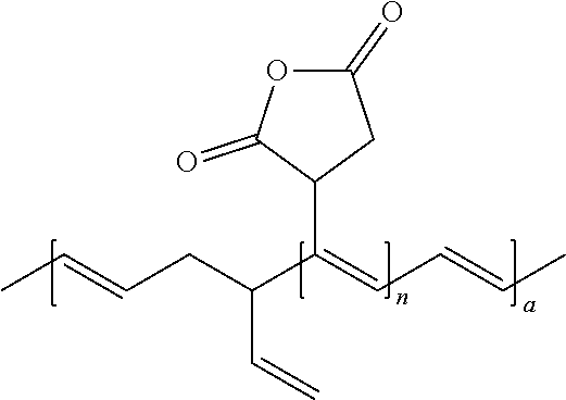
C1(=O)OC(=O)C(C(=CC=CC)C(CC=CC)C=C)C1
